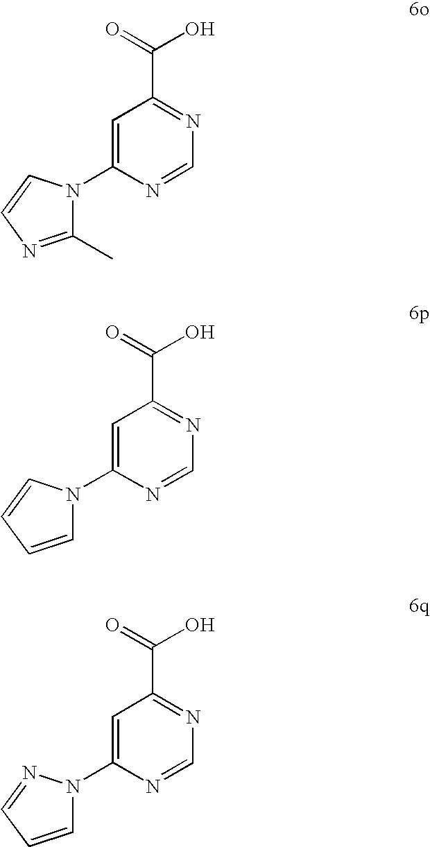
N1(C2=CC(C(=O)O)=NC=N2)C(C)=NC=C1.N1(C2=CC(C(=O)O)=NC=N2)C=CC=C1.N1(C2=CC(C(=O)O)=NC=N2)C=CC=N1
